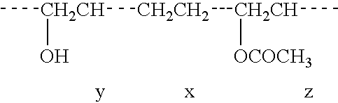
C[CH2CH]([CH2CH2][CH2CH](C)[OCOCH3])O
